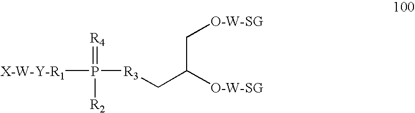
[X-W-Y-R1]P([R3]CC(C[O-W-SG])[O-W-SG])(=[R4])[R2]
